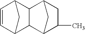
C1=CC2CC1C1C3C(C)CC(C21)C3
